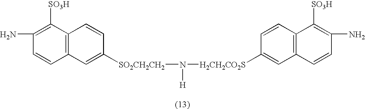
N([H])([H2CH2CO2S]C1=CC2=C(C=C1)C([SO3H])=C(N)C=C2)[SO2CH2CH2]C1=CC2=C(C=C1)C([SO3H])=C(N)C=C2
